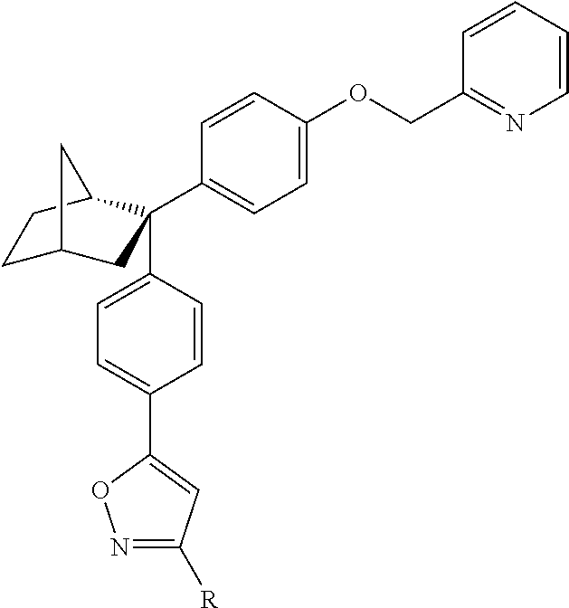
C1C2CC(C3=CC=C(OCC4=NC=CC=C4)C=C3)(C3=CC=C(C4=CC([R])=NO4)C=C3)C(C1)C2
